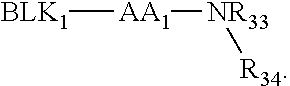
[BLK1][AA1][NR33][R34]
